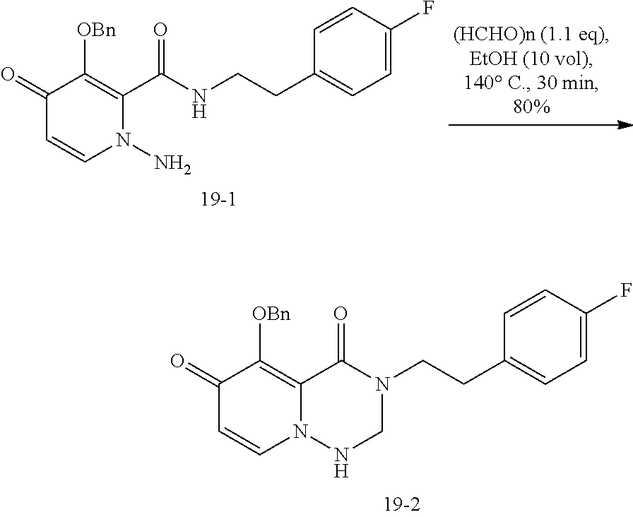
C1(CCN2C(=O)C3=C([OBn])C(=O)C=CN3NC2)=CC=C(F)C=C1.C1(CCNC(C2=C([OBn])C(=O)C=CN2N)=O)=CC=C(F)C=C1
